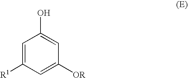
C1=C([R1])C=C([OR])C=C1O
